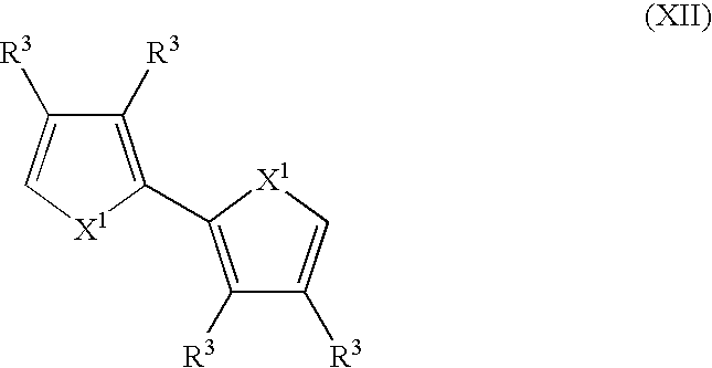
C1([R3])=C(C2=C([R3])C([R3])=C[X1]2)[X1]C=C1[R3]
